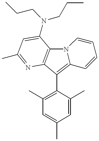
C1(C2=C3N(C4=C2N=C(C)C=C4N(CCC)CCC)C=CC=C3)=C(C)C=C(C)C=C1C
